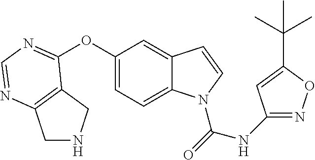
C1=C2C(=CC(OC3=NC=NC4=C3CNC4)=C1)C=CN2C(NC1=NOC(C(C)(C)C)=C1)=O
